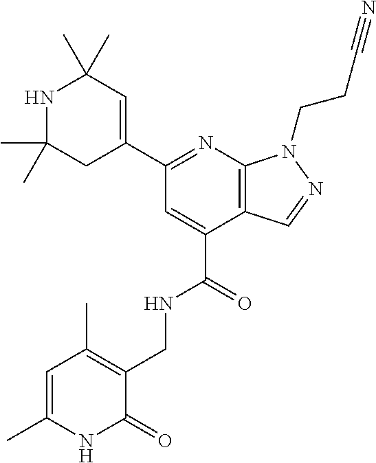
C1(C)(C)CC(C2=NC3=C(C(C(=O)NCC4=C(C)C=C(C)NC4=O)=C2)C=NN3CCC#N)=CC(C)(C)N1
